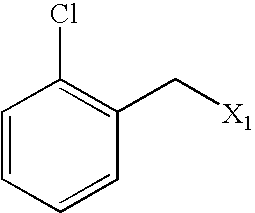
C1=CC=CC(C[X1])=C1Cl
